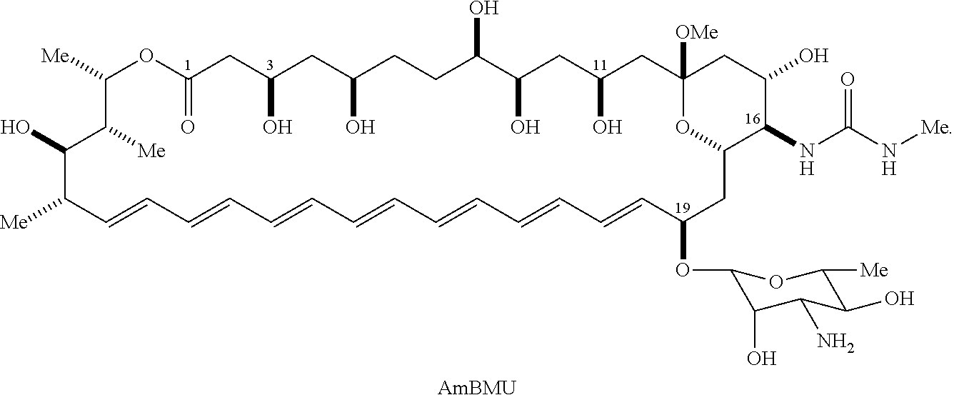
[Me]C1C=CC=CC=CC=CC=CC=CC=CC(OC2C(O)C(N)C(O)C([Me])O2)CC2C(NC(N[Me])=O)C(O)CC([OMe])(CC(O)CC(O)C(O)CCC(O)CC(O)CC(=O)OC([Me])C([Me])C1O)O2.[AmBMU]
